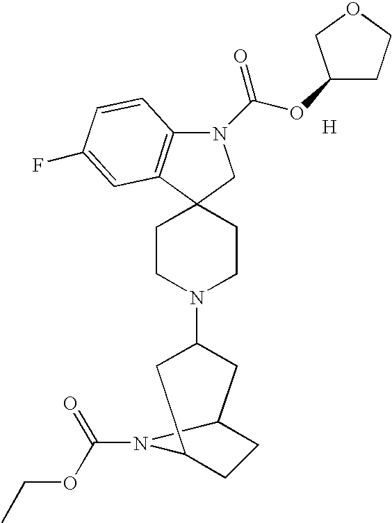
N1(C(OC2CCOC2)=O)C2=C(C3(C1)CCN(C1CC4CCC(C1)N4C(=O)OCC)CC3)C=C(F)C=C2.[H]
